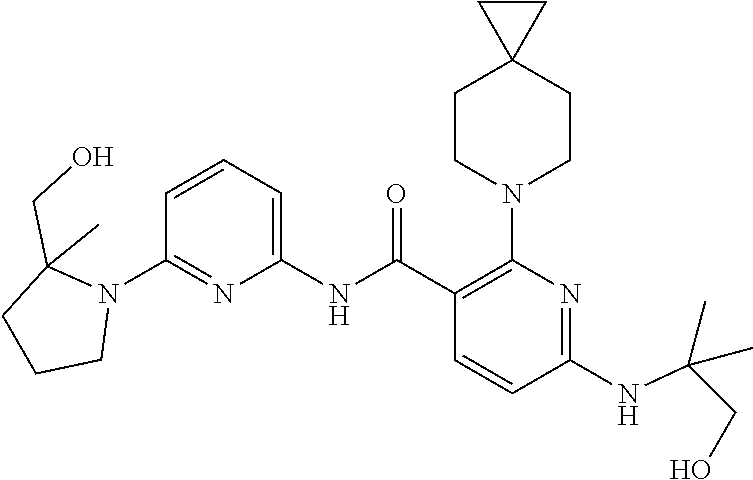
C1(NC(C2=C(N3CCC4(CC3)CC4)N=C(NC(CO)(C)C)C=C2)=O)=CC=CC(N2C(CO)(C)CCC2)=N1
